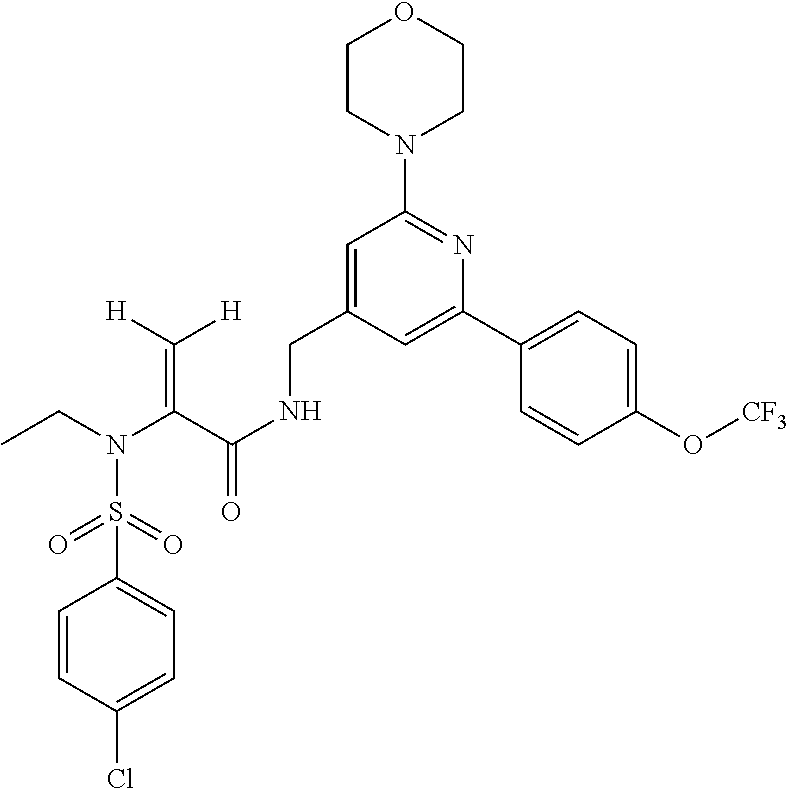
C1(S(N(CC)C(C(NCC2=CC(N3CCOCC3)=NC(C3=CC=C(O[CF3])C=C3)=C2)=O)=C([H])[H])(=O)=O)=CC=C(Cl)C=C1
